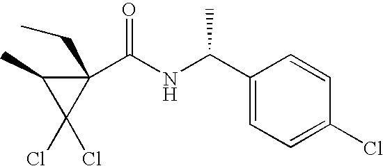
C1(C(NC(C2=CC=C(Cl)C=C2)C)=O)(CC)C(C)C1(Cl)Cl
